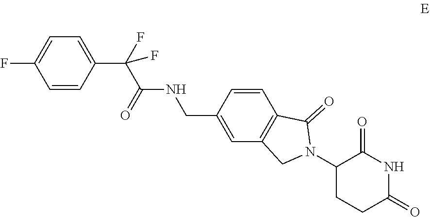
FC1=CC=C(C(C(=O)NCC2=CC3=C(C=C2)C(=O)N(C2CCC(=O)NC2=O)C3)(F)F)C=C1
